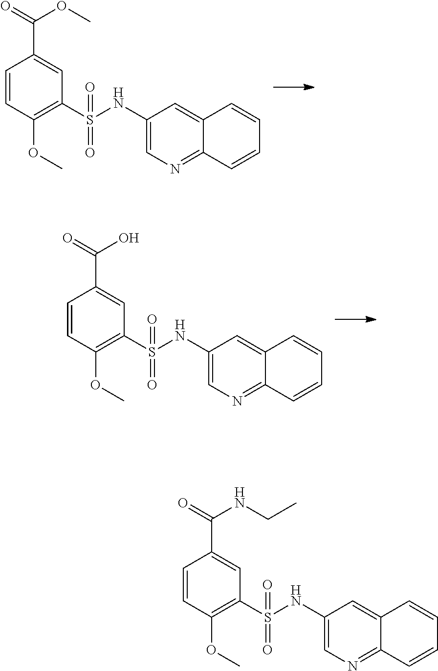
C1=CC(OC)=C(S(=O)(=O)NC2=CN=C3C(=C2)C=CC=C3)C=C1C(=O)OC.C1=CC(OC)=C(S(=O)(=O)NC2=CN=C3C(=C2)C=CC=C3)C=C1C(=O)O.C1=CC(OC)=C(S(=O)(=O)NC2=CN=C3C(=C2)C=CC=C3)C=C1C(=O)NCC
